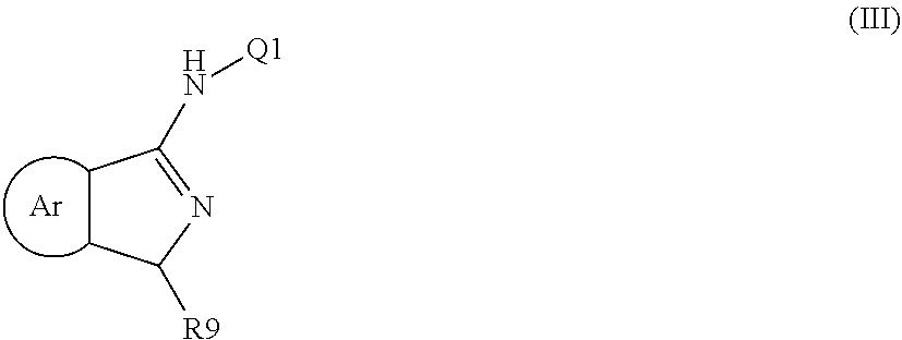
[Ar].C1CC([R9])N=C1N[Q1]
